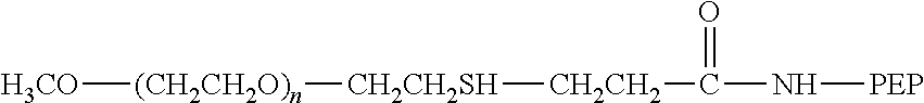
[H3CO][(CH2CH2O)n][CH2CH2SH][CH2CH2]C(N[PEP])=O
